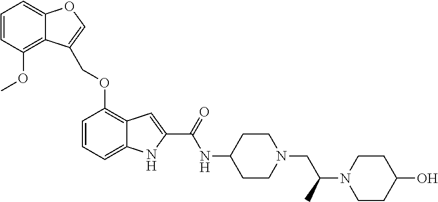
C1=CC(OC)=C2C(=C1)OC=C2COC1=C2C(=CC=C1)NC(C(NC1CCN(CC(N3CCC(O)CC3)C)CC1)=O)=C2
